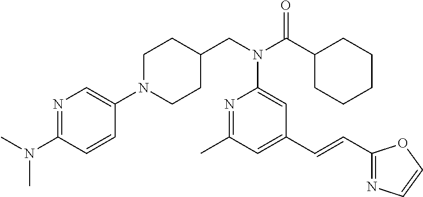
C1(N2CCC(CN(C(C3CCCCC3)=O)C3=CC(C=CC4=NC=CO4)=CC(C)=N3)CC2)=CN=C(N(C)C)C=C1
